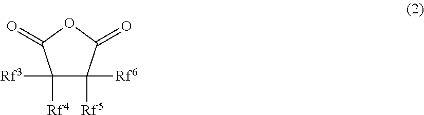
C1([Rf3])([Rf4])C([Rf6])([Rf5])C(=O)OC1=O
